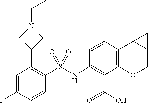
C1=CC2=C(C(C(=O)O)=C1NS(C1=C(C3CN(CC)C3)C=C(F)C=C1)(=O)=O)OCC1C2C1
